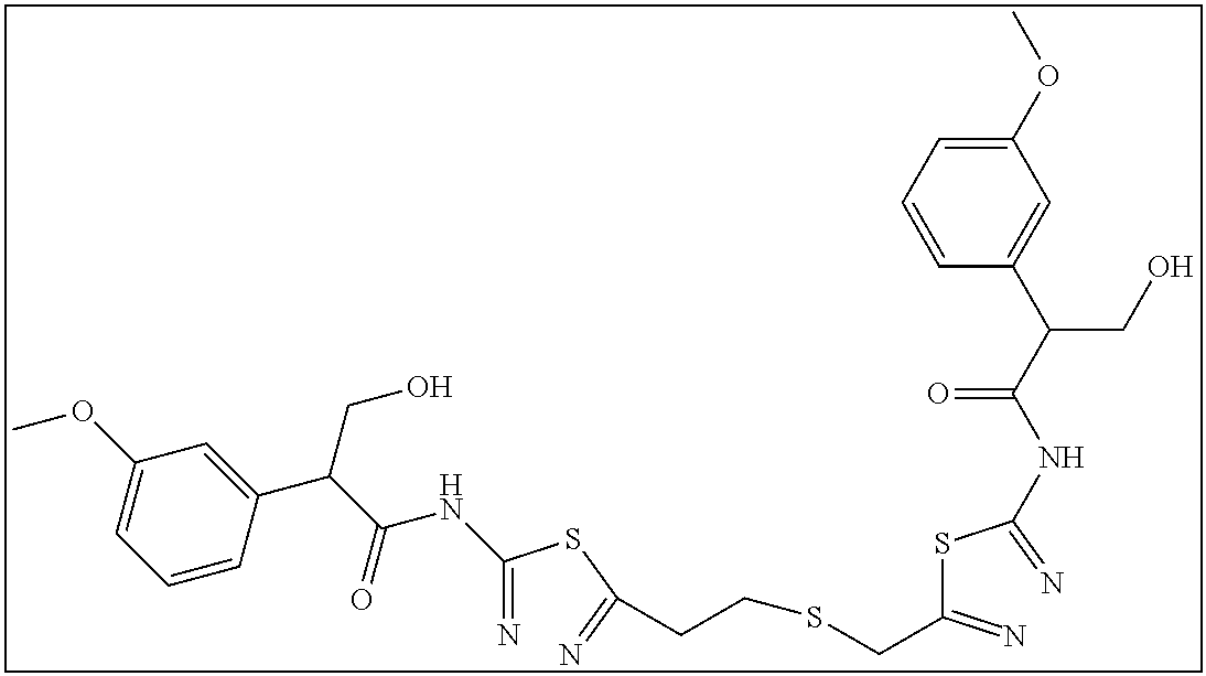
C(=N)(SC(=N)CCSCC(SC(=N)NC(C(C1=CC(OC)=CC=C1)CO)=O)=N)NC(C(CO)C1=CC(OC)=CC=C1)=O
